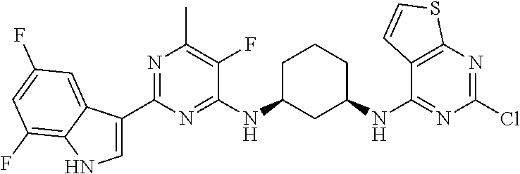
C1(C2=NC(C)=C(F)C(NC3CC(NC4=NC(Cl)=NC5=C4C=CS5)CCC3)=N2)=CNC2=C(F)C=C(F)C=C12
